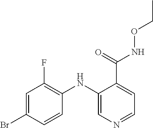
C1=C(Br)C=CC(NC2=CN=CC=C2C(=O)NOCC)=C1F
